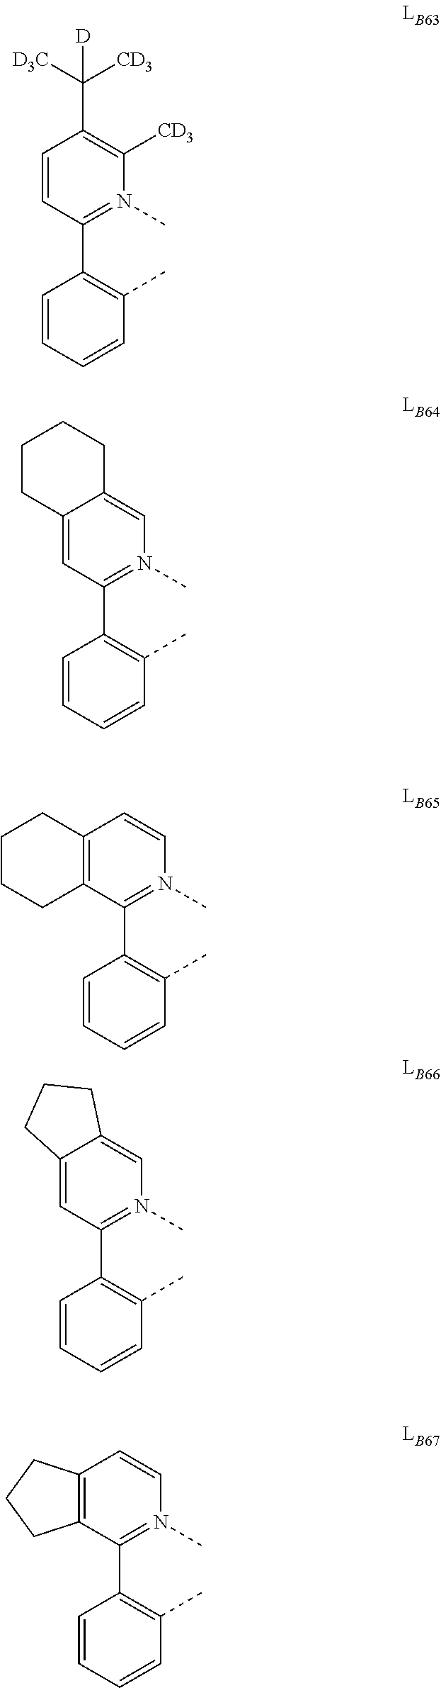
C1=CC(C([D3C])([CD3])[D])=C([CD3])N(C)=C1C1=C(C)C=CC=C1.C1=C2C(=CN(C)=C1C1=C(C)C=CC=C1)CCCC2.C12=C(C=CN(C)=C1C1=C(C)C=CC=C1)CCCC2.C1=C2C(=CN(C)=C1C1=C(C)C=CC=C1)CCC2.C12=C(C=CN(C)=C1C1=C(C)C=CC=C1)CCC2
